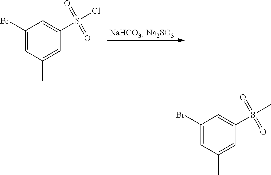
C1(Br)=CC(C)=CC(S(Cl)(=O)=O)=C1.C1(Br)=CC(C)=CC(S(C)(=O)=O)=C1
